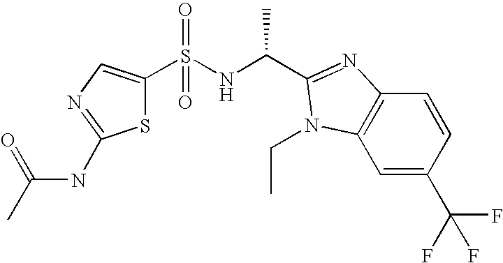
S(NC(C1=NC2=C(C=C(C(F)(F)F)C=C2)N1CC)C)(=O)(=O)C1=CN=C(NC(C)=O)S1
